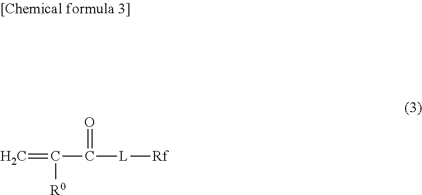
C=C(C([L][Rf])=O)[R0]
